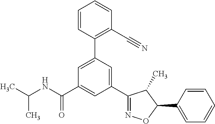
CC(NC(C1=CC(C2=NOC(C3=CC=CC=C3)C2C)=CC(C2=C(C#N)C=CC=C2)=C1)=O)C
